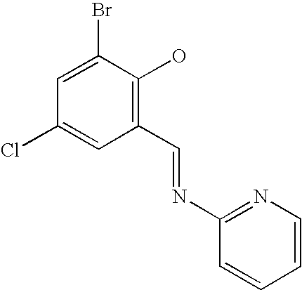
C1=C(Br)C(O)=C(C=NC2=NC=CC=C2)C=C1Cl
